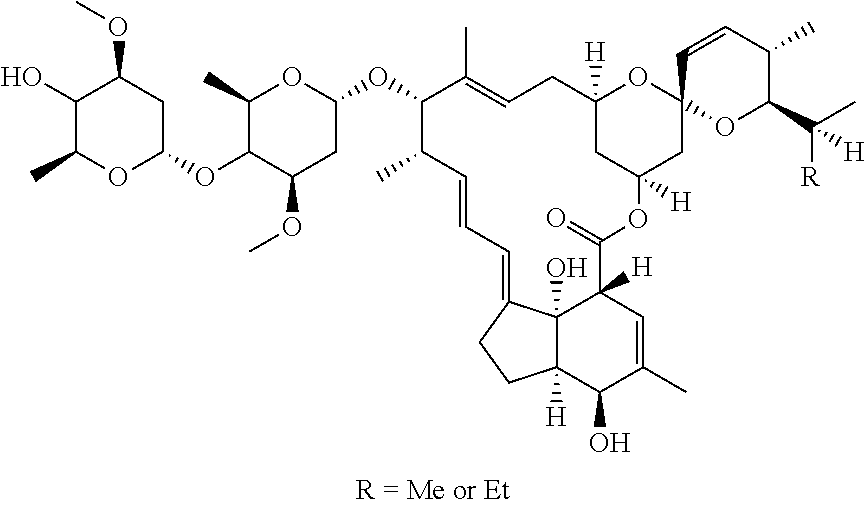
C1(O)C(C)OC(OC2C(OC)CC(OC3C(C)=CCC4([H])CC([H])(CC5(O4)C=CC(C)C(C(C)([R])[H])O5)OC(=O)C4([H])C5(O)C([H])(CCC5=CC=CC3C)C(O)C(C)=C4)OC2C)CC1OC
